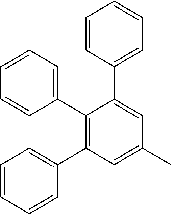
C1=CC(C2=CC(C)=CC(C3=CC=CC=C3)=C2C2=CC=CC=C2)=CC=C1
